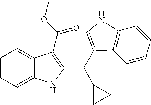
C1=CC=C2C(=C1)C(C(OC)=O)=C(C(C1CC1)C1=CNC3=C1C=CC=C3)N2
